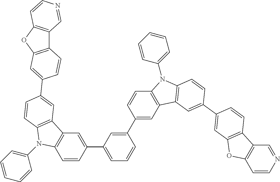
C1=CC(C2=CC=CC(C3=CC4=C(C=C3)N(C3=CC=CC=C3)C3=C4C=C(C4=CC5=C(C6=C(C=CN=C6)O5)C=C4)C=C3)=C2)=CC2=C1N(C1=CC=CC=C1)C1=C2C=C(C2=CC3=C(C4=C(O3)C=CN=C4)C=C2)C=C1
